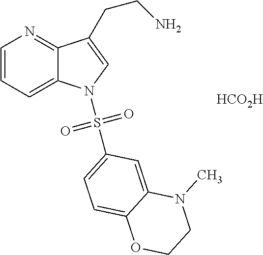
[HCO2H].C1=CC=C2C(=N1)C(CCN)=CN2S(=O)(=O)C1=CC=C2C(=C1)N(C)CCO2
